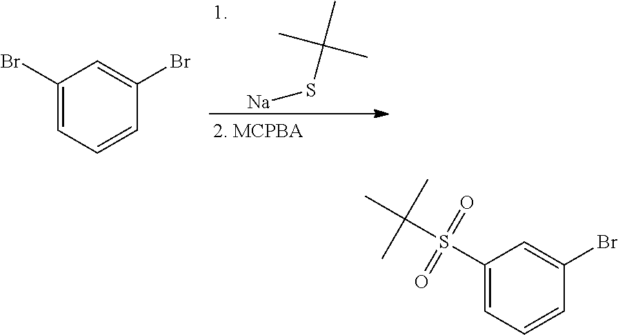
[Na]SC(C)(C)C.C1(Br)=CC=CC(Br)=C1.C1(S(C(C)(C)C)(=O)=O)=CC=CC(Br)=C1
